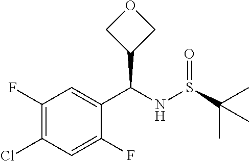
C(NS(C(C)(C)C)=O)(C1=CC(F)=C(Cl)C=C1F)C1COC1
